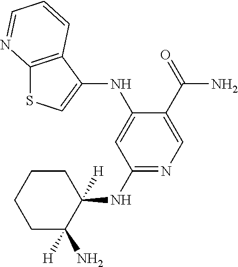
C12=C(C(NC3=CC(NC4([H])CCCCC4(N)[H])=NC=C3C(N)=O)=CS1)C=CC=N2
